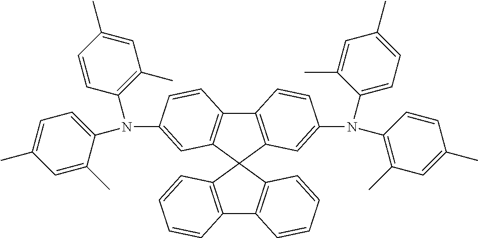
C12=C(C3(C4=C1C=CC=C4)C1=C(C4=C3C=C(N(C3=C(C)C=C(C)C=C3)C3=CC=C(C)C=C3C)C=C4)C=CC(N(C3=C(C)C=C(C)C=C3)C3=CC=C(C)C=C3C)=C1)C=CC=C2
